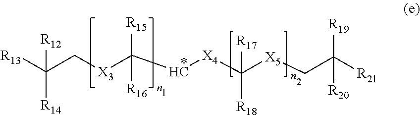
[R13]C(C[X3]C(C[X4]C([X5]CC([R21])([R19])[R20])([R17])[R18])([R15])[R16])([R12])[R14]
